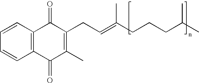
C1=CC2=C(C=C1)C(=O)C(CC=C(CCCC(C)C)C)=C(C)C2=O
